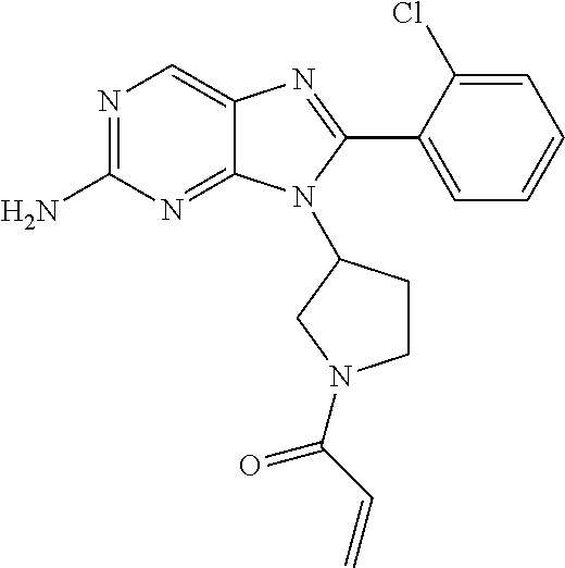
C12=NC(N)=NC=C1N=C(C1=CC=CC=C1Cl)N2C1CCN(C(C=C)=O)C1
